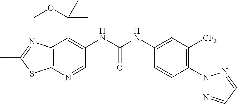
C1=NN(C2=C([CF3])C=C(NC(NC3=C(C(OC)(C)C)C4=C(SC(C)=N4)N=C3)=O)C=C2)N=C1
